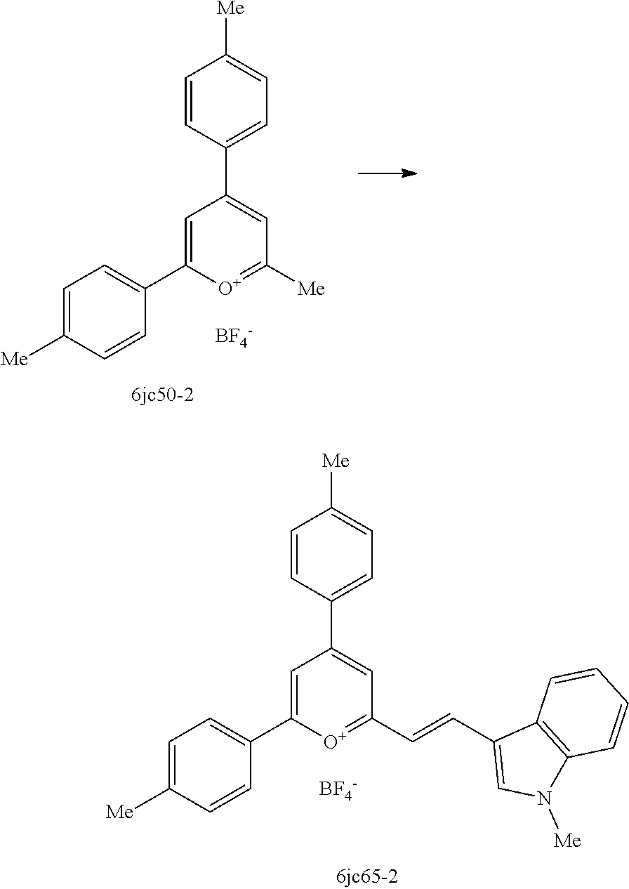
C1=CC(C2=CC([Me])=[O+]C(C3=CC=C([Me])C=C3)=C2)=CC=C1[Me].[BF4-].C1=CC(C2=CC(C=CC3=CN([Me])C4=C3C=CC=C4)=[O+]C(C3=CC=C([Me])C=C3)=C2)=CC=C1[Me].[BF4-]
